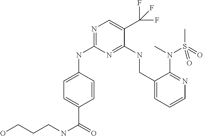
N1=C(NC2=CC=C(C(=O)NCCCO)C=C2)N=C(NCC2=CC=CN=C2N(C)S(C)(=O)=O)C(C(F)(F)F)=C1
